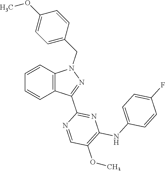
C1=CC2=C(C=C1)N(CC1=CC=C(OC)C=C1)N=C2C1=NC(NC2=CC=C(F)C=C2)=C(OC)C=N1
